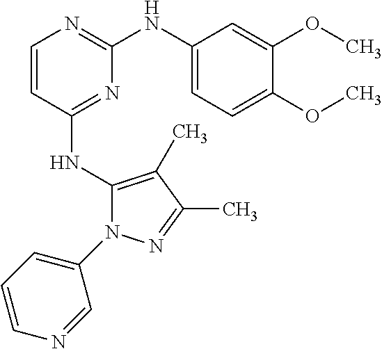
N(C1=NC(NC2=CC=C(OC)C(OC)=C2)=NC=C1)C1=C(C)C(C)=NN1C1=CC=CN=C1
